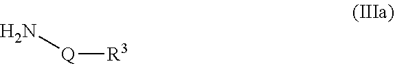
N[Q][R3]
